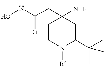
ONC(CC1([NHR])CCN([R])C(C(C)(C)C)C1)=O
